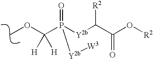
COC([H])([H])P([Y2b]C(C(O[R2])=O)[R2])(=O)[Y2b][W3]
